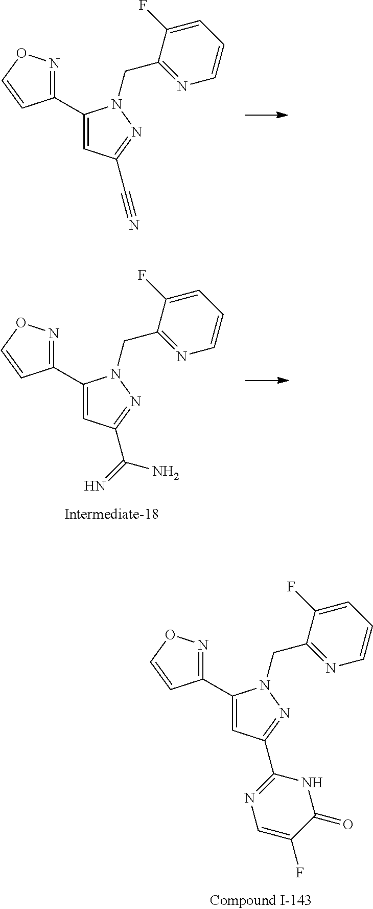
C1(C2=CC(C#N)=NN2CC2=NC=CC=C2F)=NOC=C1.C1(C2=CC(C(=N)N)=NN2CC2=NC=CC=C2F)=NOC=C1.C1(C2=CC(C3=NC=C(F)C(=O)N3)=NN2CC2=NC=CC=C2F)=NOC=C1
